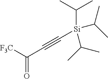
C(=O)([F3C])C#C[Si](C(C)C)(C(C)C)C(C)C
